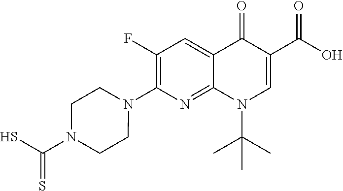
N1(C2=C(F)C=C3C(=N2)N(C(C)(C)C)C=C(C(O)=O)C3=O)CCN(C(S)=S)CC1
